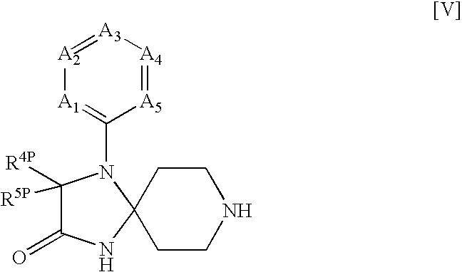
[A2]1=[A3][A4]=[A5]C(N2C([R4P])([R5P])C(=O)NC23CCNCC3)=[A1]1
